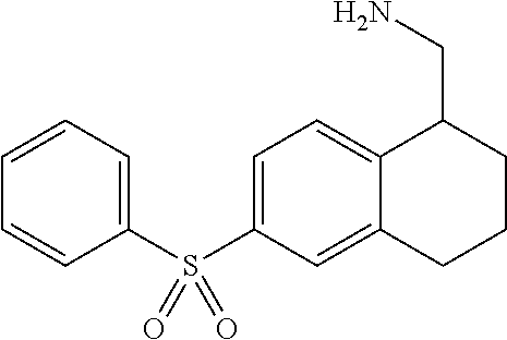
C1=CC=CC(S(C2=CC=C3C(=C2)CCCC3CN)(=O)=O)=C1
